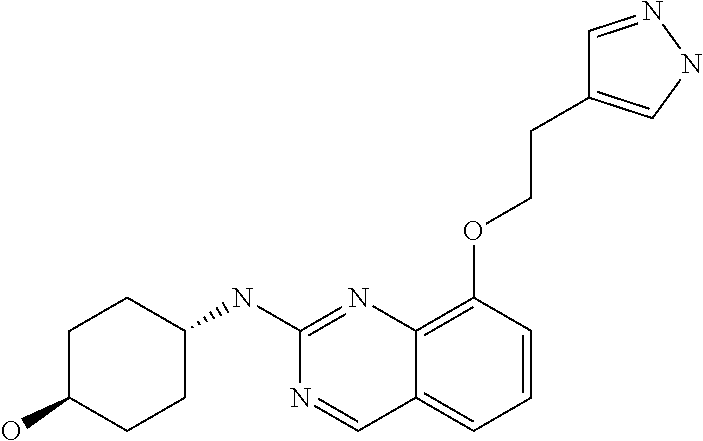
C1C(O)CCC(NC2=NC3=C(OCCC4=CNN=C4)C=CC=C3C=N2)C1
